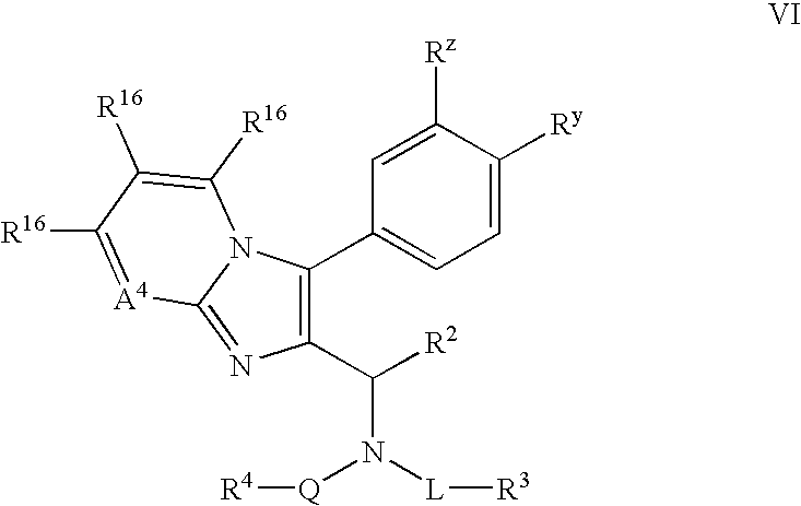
C1=C([Ry])C([Rz])=CC(C2=C(C([R2])N([L][R3])[Q][R4])N=C3N2C([R16])=C([R16])C([R16])=[A4]3)=C1
